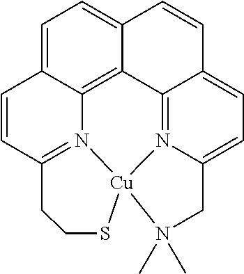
C1=C2C3=C4C(=C1)C=CC1=CC=C5N(=C41)[Cu]1(N3=C(C=C2)CCS1)N(C)(C)C5
